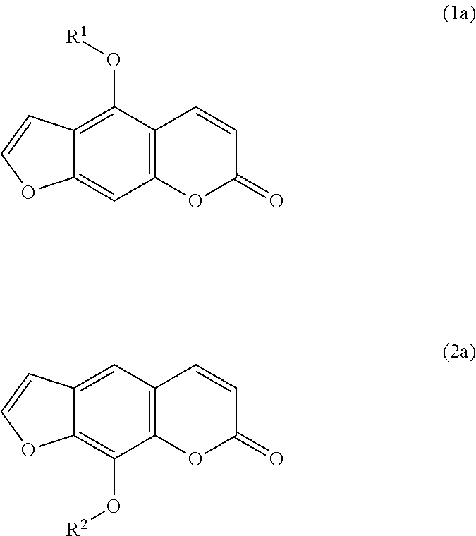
C12=C(O[R1])C3=C(C=C1OC=C2)OC(=O)C=C3.C12=CC3=C(C(O[R2])=C1OC=C2)OC(=O)C=C3
